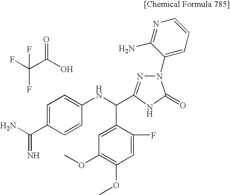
C(C(O)=O)(F)(F)F.C1=C(C(=N)N)C=CC(NC(C2=CC(OC)=C(OC)C=C2F)C2=NN(C3=CC=CN=C3N)C(=O)N2)=C1
